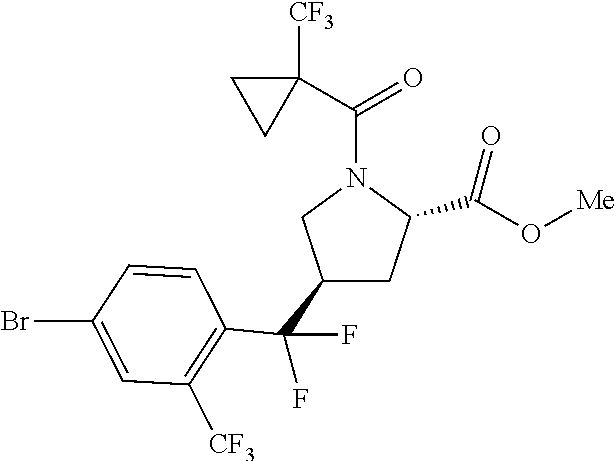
C1(C(F)(F)C2=C([CF3])C=C(Br)C=C2)CC(C(O[Me])=O)N(C(C2([CF3])CC2)=O)C1
